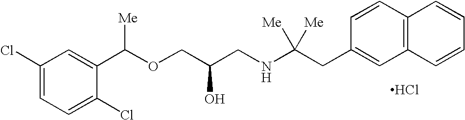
Cl.C1=C(Cl)C(C(OCC(CNC(CC2=CC3=C(C=C2)C=CC=C3)([Me])[Me])O)[Me])=CC(Cl)=C1
